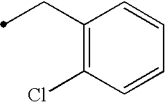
C(C1=C(Cl)C=CC=C1)C
